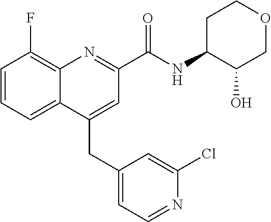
C(C1=CC(C(NC2C(O)COCC2)=O)=NC2=C(F)C=CC=C12)C1=CC=NC(Cl)=C1
